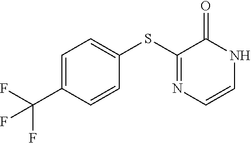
C1=C(C(F)(F)F)C=CC(SC2=NC=CNC2=O)=C1
